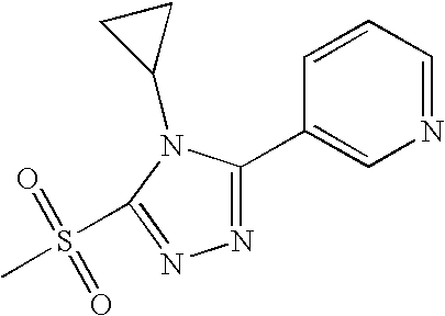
C1=CC=NC=C1C1=NN=C(S(C)(=O)=O)N1C1CC1
